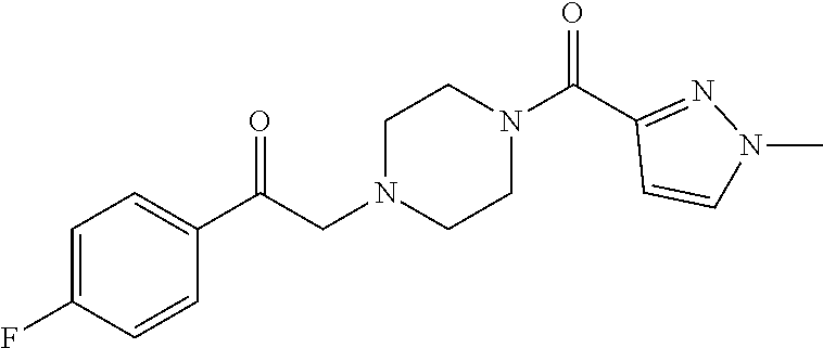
C1=C(F)C=CC(C(CN2CCN(C(C3=NN(C)C=C3)=O)CC2)=O)=C1
